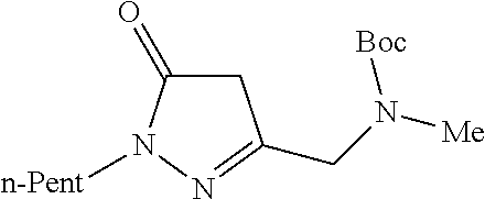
C1C(=O)N([n-Pent])N=C1CN([Me])[Boc]
